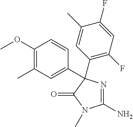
C1(C)=C(OC)C=CC(C2(C3=C(F)C=C(F)C(C)=C3)N=C(N)N(C)C2=O)=C1
